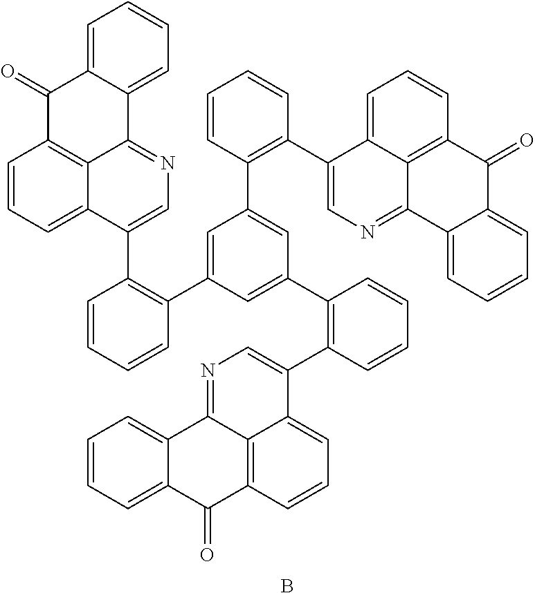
C1=CC=CC(C2=CC(C3=C(C4=CN=C5C6=C(C(=O)C7=CC=CC=C57)C=CC=C46)C=CC=C3)=CC(C3=C(C4=CN=C5C6=C(C(=O)C7=CC=CC=C57)C=CC=C46)C=CC=C3)=C2)=C1C1=CN=C2C3=C(C(=O)C4=CC=CC=C24)C=CC=C31.B
